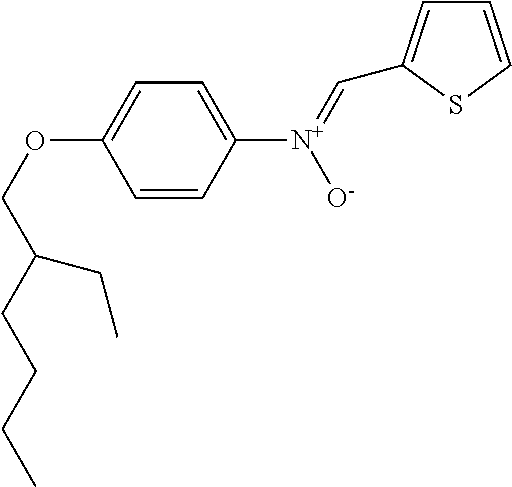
C1=CSC(C=[N+]([O-])C2=CC=C(OCC(CCCC)CC)C=C2)=C1
